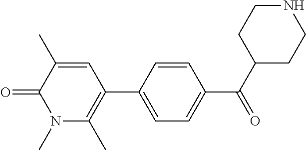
C1=C(C2=C(C)N(C)C(=O)C(C)=C2)C=CC(C(C2CCNCC2)=O)=C1
